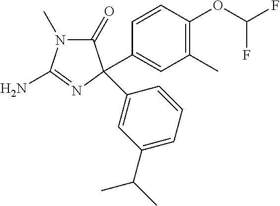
N1(C)C(=O)C(C2=CC(C)=C(OC(F)F)C=C2)(C2=CC(C(C)C)=CC=C2)N=C1N
